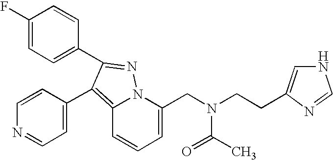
C1(F)=CC=C(C2=NN3C(=C2C2=CC=NC=C2)C=CC=C3CN(C(C)=O)CCC2=CNC=N2)C=C1
